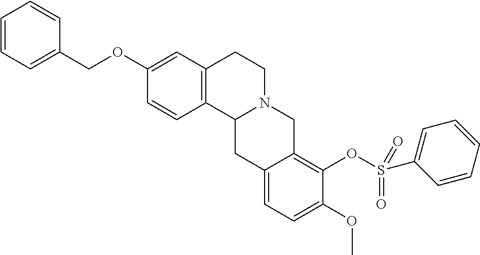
C1=CC2=C(C=C1OCC1=CC=CC=C1)CCN1C2CC2=CC=C(OC)C(OS(=O)(=O)C3=CC=CC=C3)=C2C1
